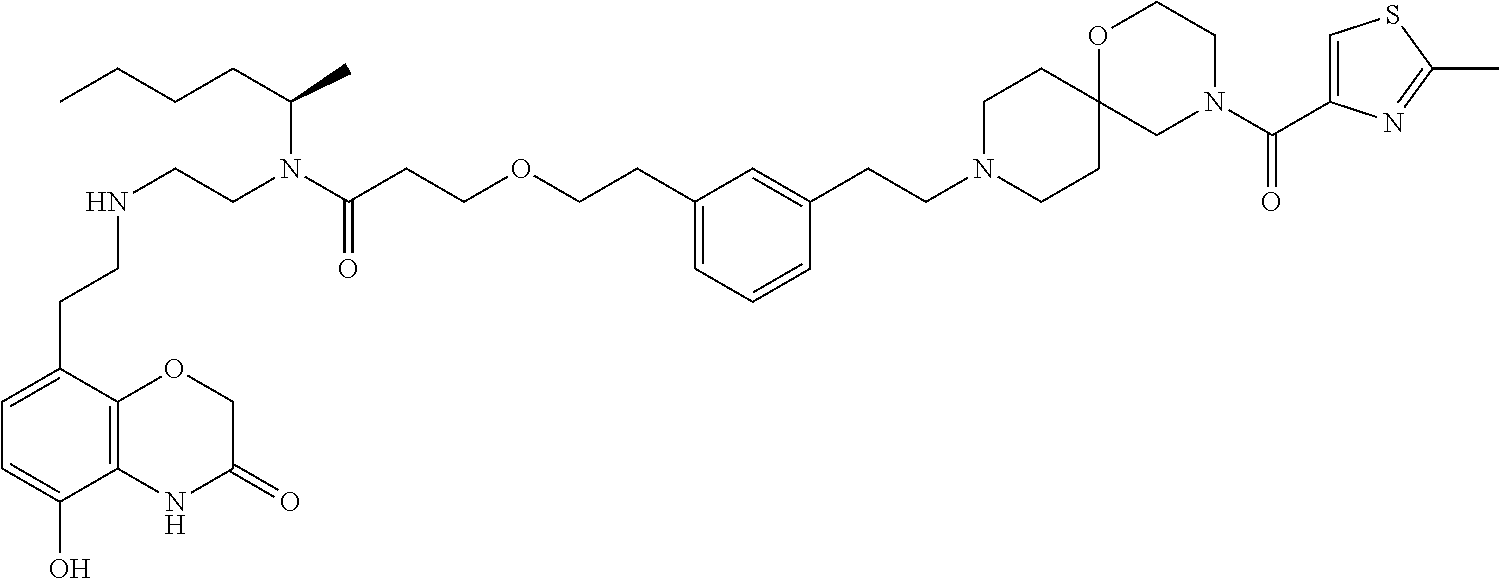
C1CC2(CCN1CCC1=CC(CCOCCC(N(CCNCCC3=CC=C(O)C4=C3OCC(=O)N4)C(C)CCCC)=O)=CC=C1)CN(C(C1=CSC(C)=N1)=O)CCO2
